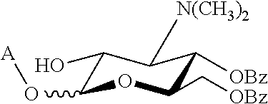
C1(O)C(O[A])OC(C[OBz])C([OBz])C1[N(CH3)2]
